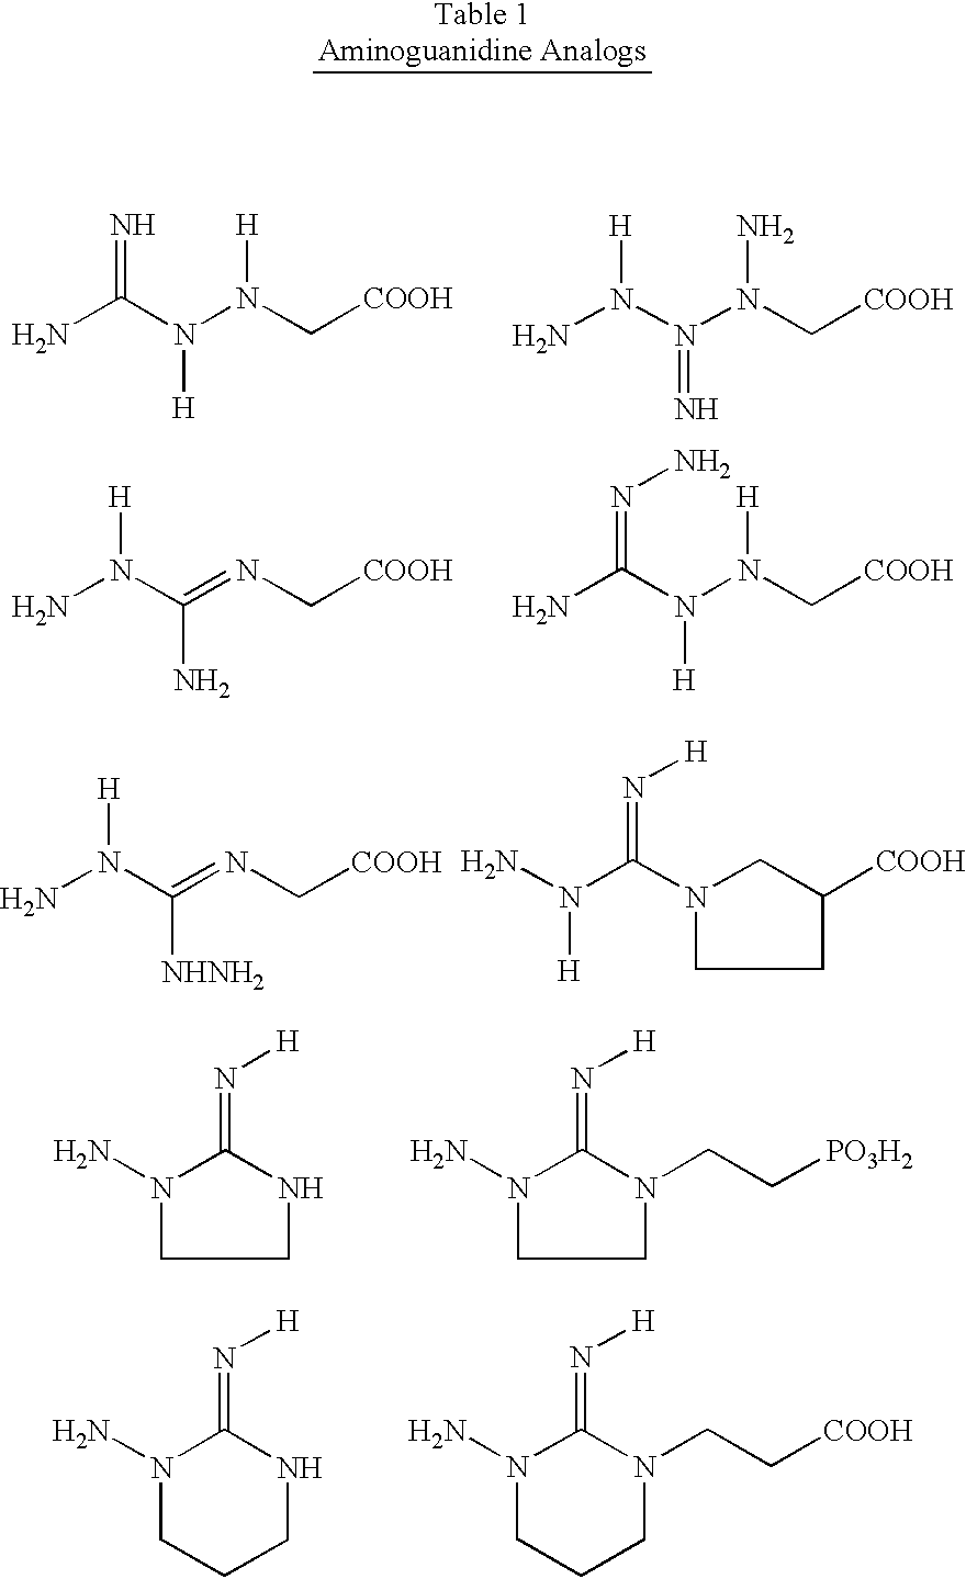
NN(C(=NC[COOH])N)[H].NC(N(N(C[COOH])[H])[H])=NN.NN(C(=NC[COOH])[NHNH2])[H].NN(C(N1CC([COOH])CC1)=N[H])[H].N1(N)C(=N[H])NCC1.N1(N)C(=N[H])N(CC[PO3H2])CC1.N1(N)CCCNC1=N[H].N1(N)CCCN(CC[COOH])C1=N[H].NN(N(N(C[COOH])N)=N)[H].NC(N(N(C[COOH])[H])[H])=N
